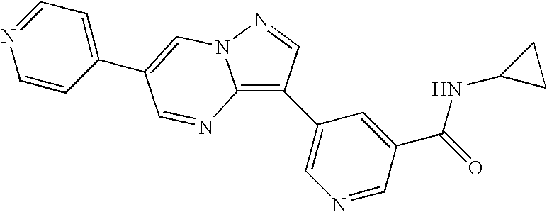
C12=C(C3=CN=CC(C(=O)NC4CC4)=C3)C=NN1C=C(C1=CC=NC=C1)C=N2
